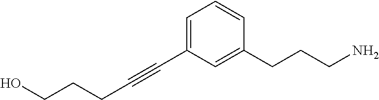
C1=C(C#CCCCO)C=C(CCCN)C=C1
